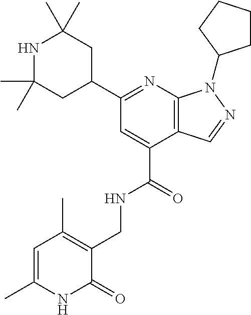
C(C1=CC(C2CC(C)(C)NC(C)(C)C2)=NC2=C1C=NN2C1CCCC1)(=O)NCC1=C(C)C=C(C)NC1=O
